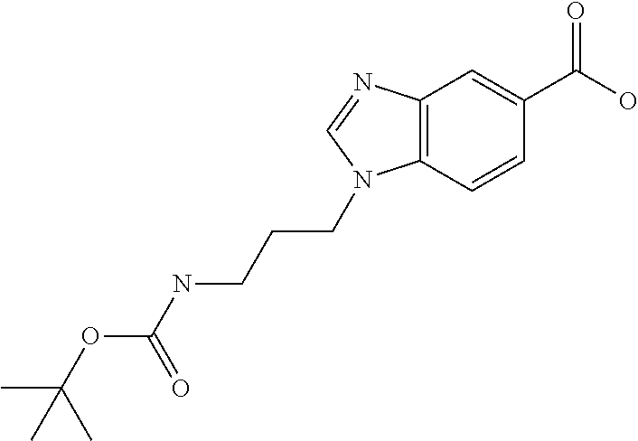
C12=C(C=CC(C(O)=O)=C1)N(CCCNC(OC(C)(C)C)=O)C=N2
